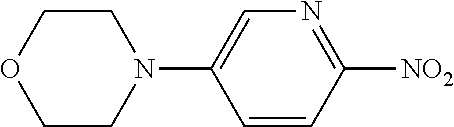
C1=CC([NO2])=NC=C1N1CCOCC1
